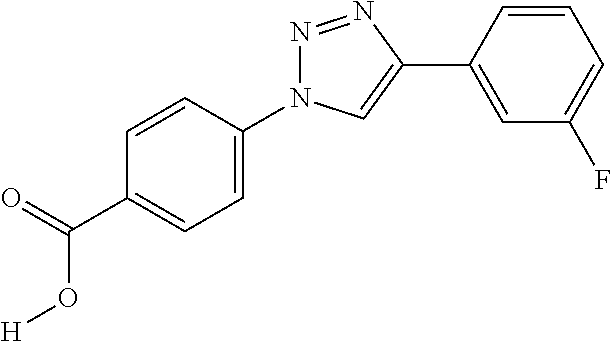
C1(N2N=NC(C3=CC(F)=CC=C3)=C2)=CC=C(C(=O)O[H])C=C1
